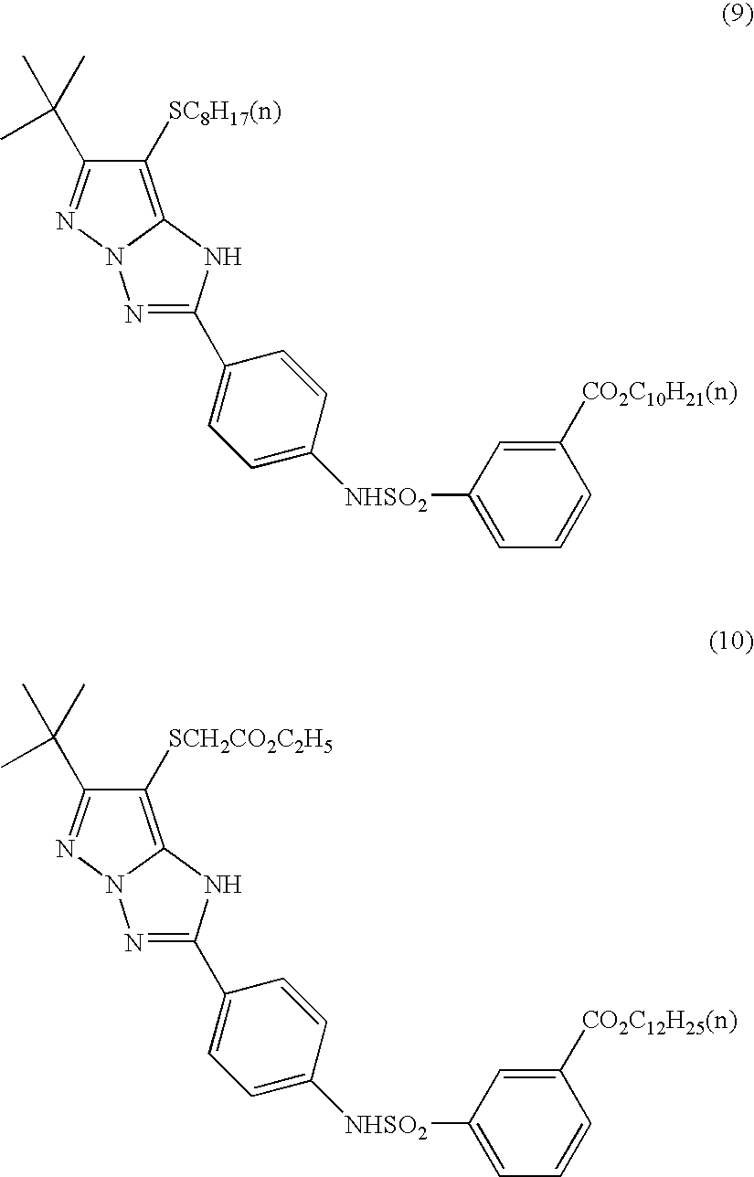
C1([SC8H17(n)])=C2N(N=C1C(C)(C)C)N=C(C1=CC=C([NHSO2]C3=CC=CC([CO2C10H21(n)])=C3)C=C1)N2.C1([SCH2CO2C2H5])=C2N(N=C1C(C)(C)C)N=C(C1=CC=C([NHSO2]C3=CC=CC([CO2C12H25(n)])=C3)C=C1)N2
